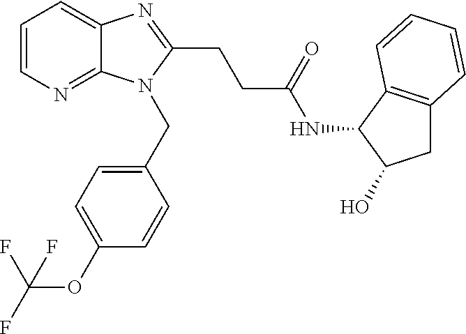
C1=CN=C2C(=C1)N=C(CCC(NC1C3=C(CC1O)C=CC=C3)=O)N2CC1=CC=C(OC(F)(F)F)C=C1
